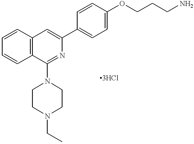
C1=CC2=C(C=C1)C=C(C1=CC=C(OCCCN)C=C1)N=C2N1CCN(CC)CC1
